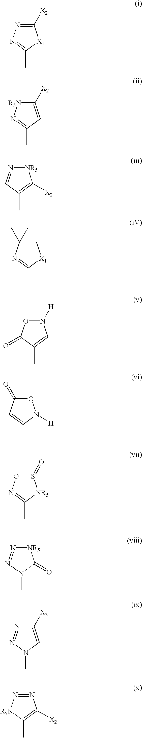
C1([X2])=NN=C(C)[X1]1.C1([X2])=CC(C)=N[R5N]1.[NR5]1N=CC(C)=C1[X2].C1C(C)(C)N=C(C)[X1]1.N1([H])OC(=O)C(C)=C1.O1C(=O)C=C(C)N1[H].S1(=O)ON=C(C)[NR5]1.[NR5]1N=NN(C)C1=O.C1([X2])=CN(C)N=N1.N1=N[R5N]C(C)=C1[X2]
